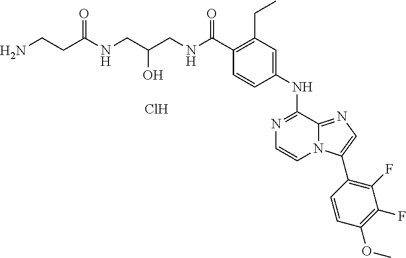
C(C1=C(CC)C=C(NC2=NC=CN3C2=NC=C3C2=C(F)C(F)=C(OC)C=C2)C=C1)(=O)NCC(O)CNC(CCN)=O.Cl
